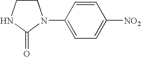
C1CNC(=O)N1C1=CC=C([NO2])C=C1
